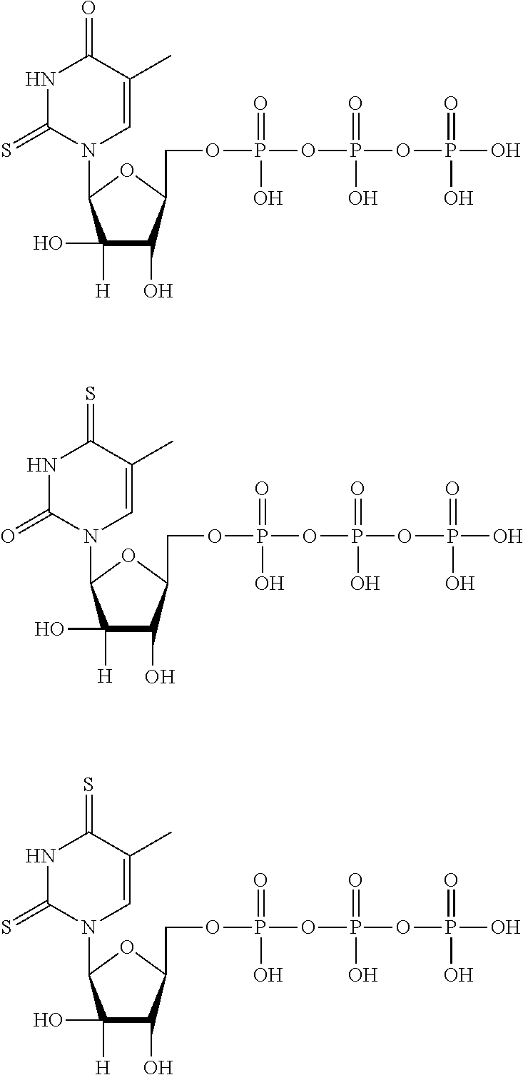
N1C(=S)N(C2OC(COP(OP(=O)(O)OP(O)(=O)O)(=O)O)C(O)C2([H])O)C=C(C)C1=O.N1C(=O)N(C2OC(COP(OP(=O)(O)OP(O)(=O)O)(=O)O)C(O)C2([H])O)C=C(C)C1=S.N1C(=S)N(C2OC(COP(OP(=O)(O)OP(O)(=O)O)(=O)O)C(O)C2([H])O)C=C(C)C1=S
